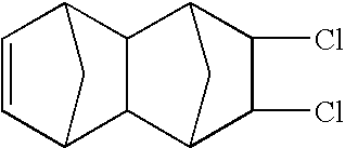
C1=CC2CC1C1C3C(Cl)C(Cl)C(C21)C3
